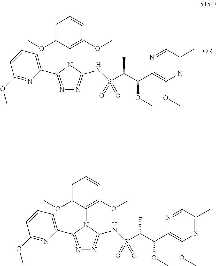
N1=C(C2=CC=CC(OC)=N2)N(C2=C(OC)C=CC=C2OC)C(NS(C(C(C2=C(OC)N=C(C)C=N2)OC)C)(=O)=O)=N1.N1=C(C2=CC=CC(OC)=N2)N(C2=C(OC)C=CC=C2OC)C(NS(C(C(C2=C(OC)N=C(C)C=N2)OC)C)(=O)=O)=N1
